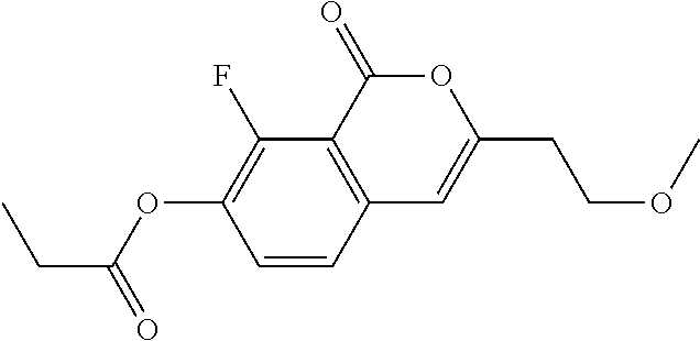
C1=CC2=C(C(F)=C1OC(CC)=O)C(=O)OC(CCOC)=C2
